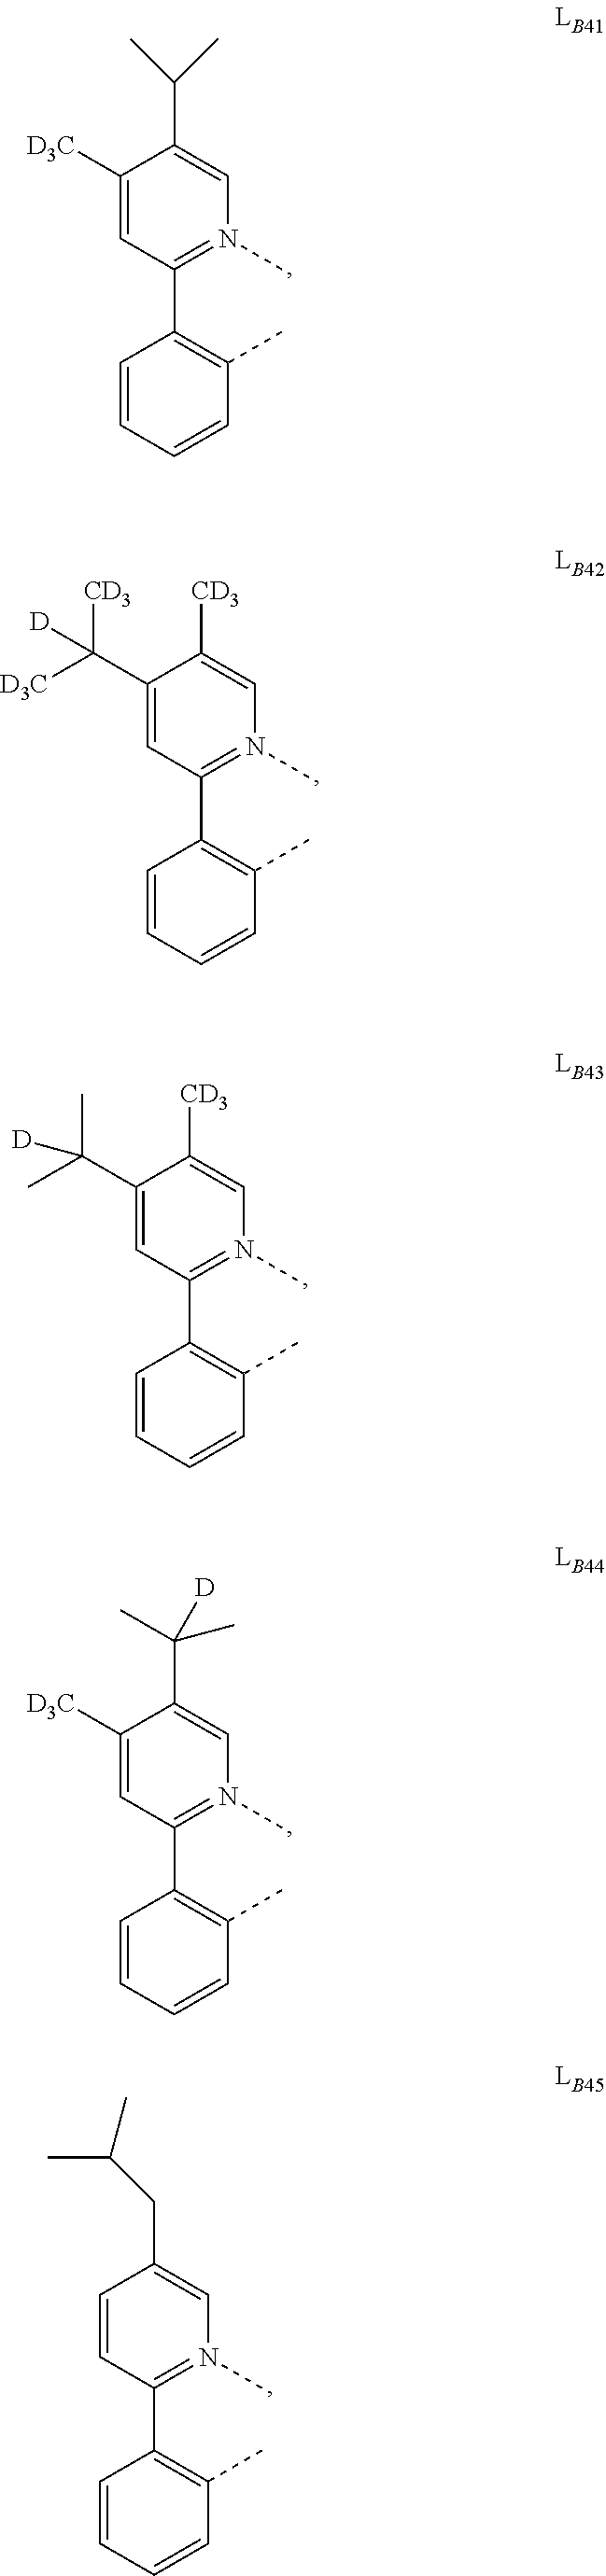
C1([D3C])=CC(C2=C(C)C=CC=C2)=N(C)C=C1C(C)C.C1(C([CD3])([D3C])[D])=CC(C2=C(C)C=CC=C2)=N(C)C=C1[CD3].C1(C(C)(C)[D])=CC(C2=C(C)C=CC=C2)=N(C)C=C1[CD3].C1([D3C])=CC(C2=C(C)C=CC=C2)=N(C)C=C1C(C)(C)[D].C1=CC(C2=C(C)C=CC=C2)=N(C)C=C1CC(C)C
